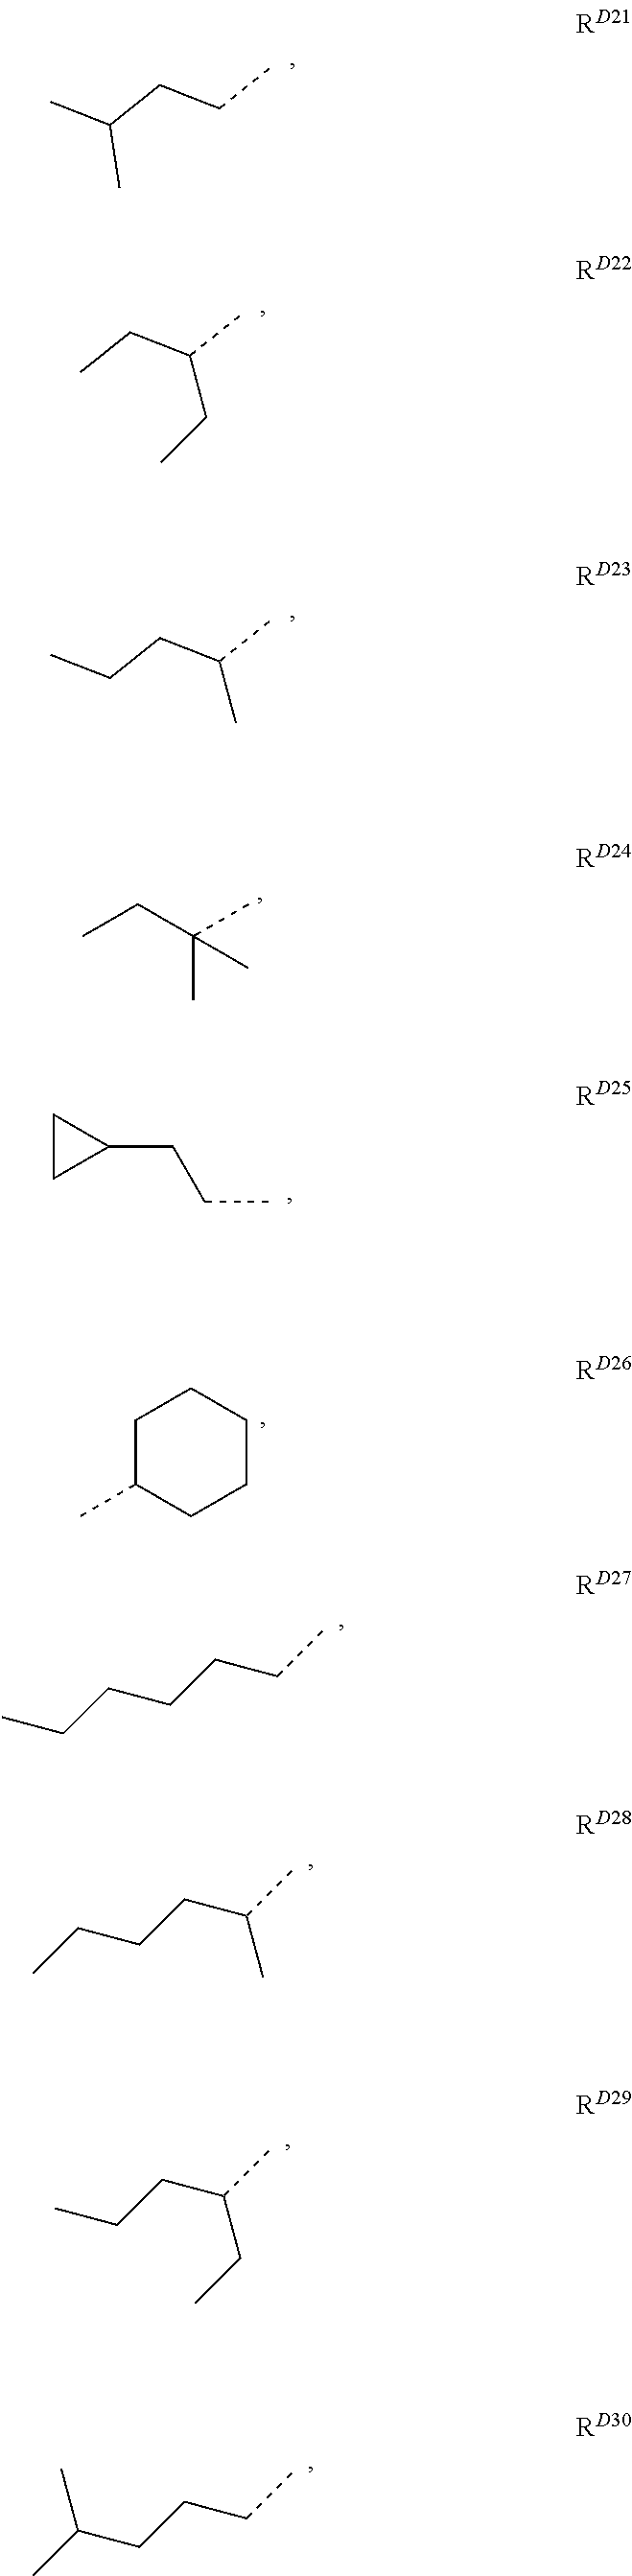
CC(C)CCC.CCC(C)CC.CCCC(C)C.CCC(C)(C)C.C1CC1CCC.C1C(C)CCCC1.CCCCCCC.CCCCC(C)C.CCCC(C)CC.CC(CCCC)C
